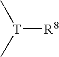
C[T](C)[R8]
